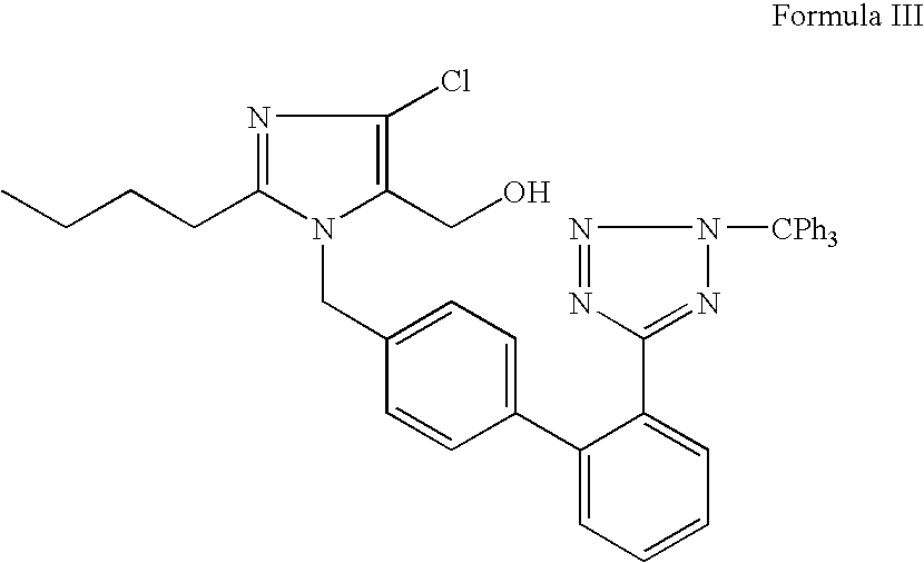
C(C1=CC=C(C2=CC=CC=C2C2=NN([CPh3])N=N2)C=C1)N1C(CCCC)=NC(Cl)=C1CO
